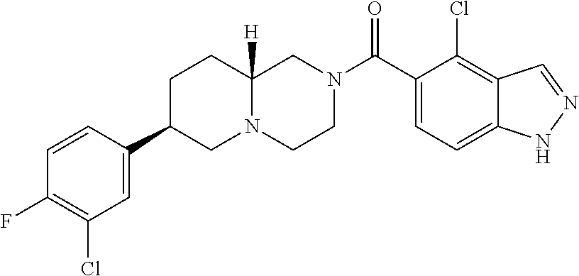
C12=CC=C(C(N3CCN4C([H])(C3)CCC(C3=CC(Cl)=C(F)C=C3)C4)=O)C(Cl)=C1C=NN2
